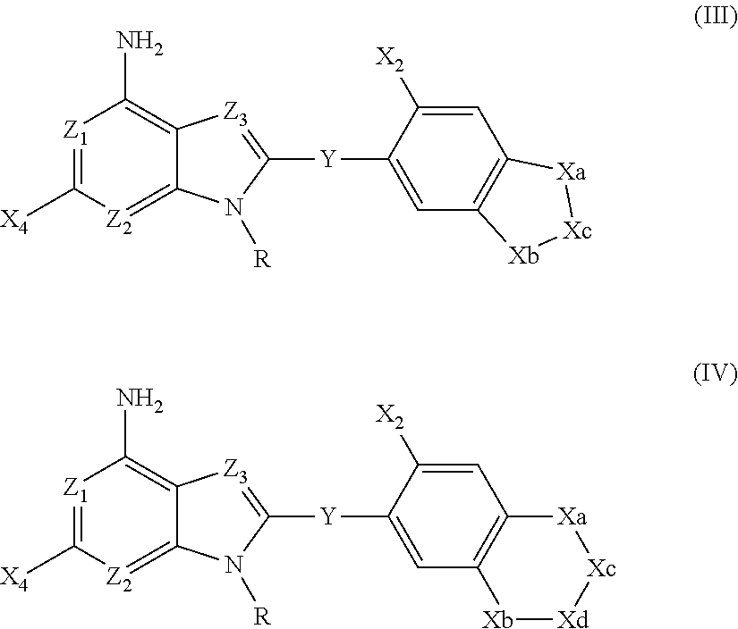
C12=[Z2]C([X4])=[Z1]C(N)=C1[Z3]=C([Y]C1=CC3=C(C=C1[X2])[Xa][Xc][Xb]3)N2[R].C12=[Z2]C([X4])=[Z1]C(N)=C1[Z3]=C([Y]C1=CC3=C(C=C1[X2])[Xa][Xc][Xd][Xb]3)N2[R]
